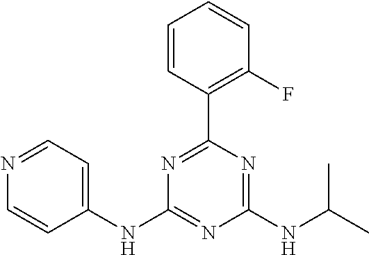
C1(NC2=CC=NC=C2)=NC(NC(C)C)=NC(C2=C(F)C=CC=C2)=N1
